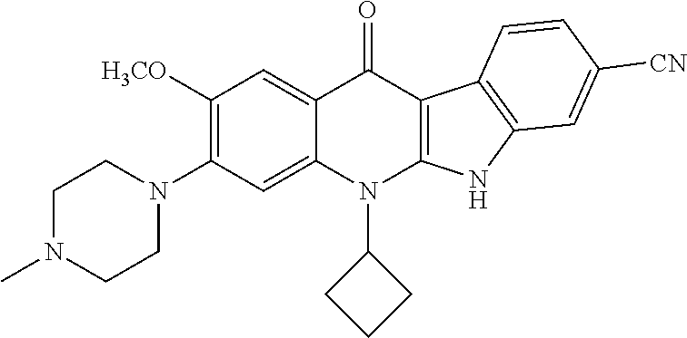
C1N(C)CCN(C2=C([H3CO])C=C3C(=C2)N(C2CCC2)C2=C(C3=O)C3=C(N2)C=C([CN])C=C3)C1
